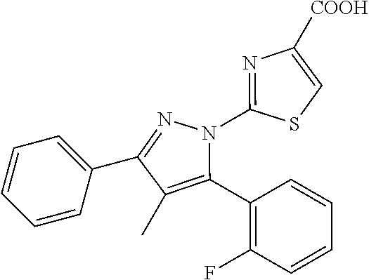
C1=CC=C(C2=NN(C3=NC([COOH])=CS3)C(C3=C(F)C=CC=C3)=C2C)C=C1
